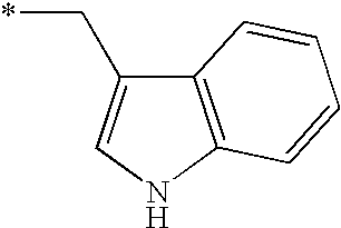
C12=C(NC=C1C*)C=CC=C2
